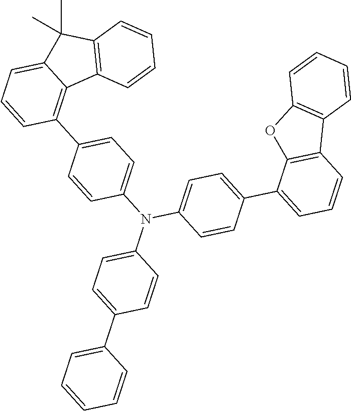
C1=CC(C2=CC=C(N(C3=CC=C(C4=CC=CC5=C4OC4=C5C=CC=C4)C=C3)C3=CC=C(C4=CC=CC=C4)C=C3)C=C2)=C2C(=C1)C(C)(C)C1=C2C=CC=C1
